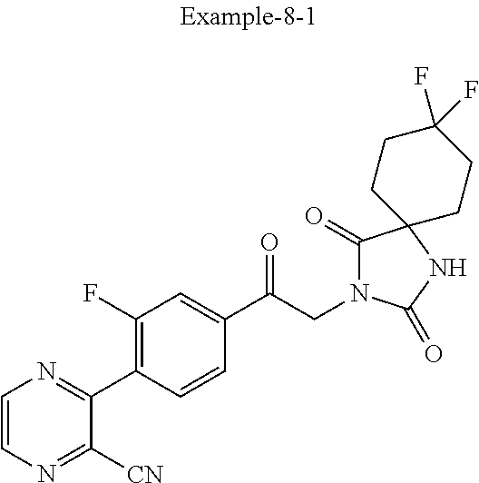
C1=CN=C([CN])C(C2=C(F)C=C(C(CN3C(=O)C4(NC3=O)CCC(F)(F)CC4)=O)C=C2)=N1
